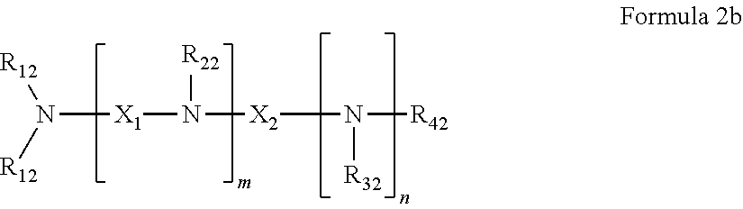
N([X1]N([X2]N([R42])[R32])[R22])([R12])[R12]
